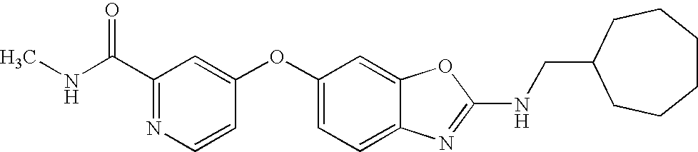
C1(C(NC)=O)=NC=CC(OC2=CC=C3C(=C2)OC(NCC2CCCCCC2)=N3)=C1
